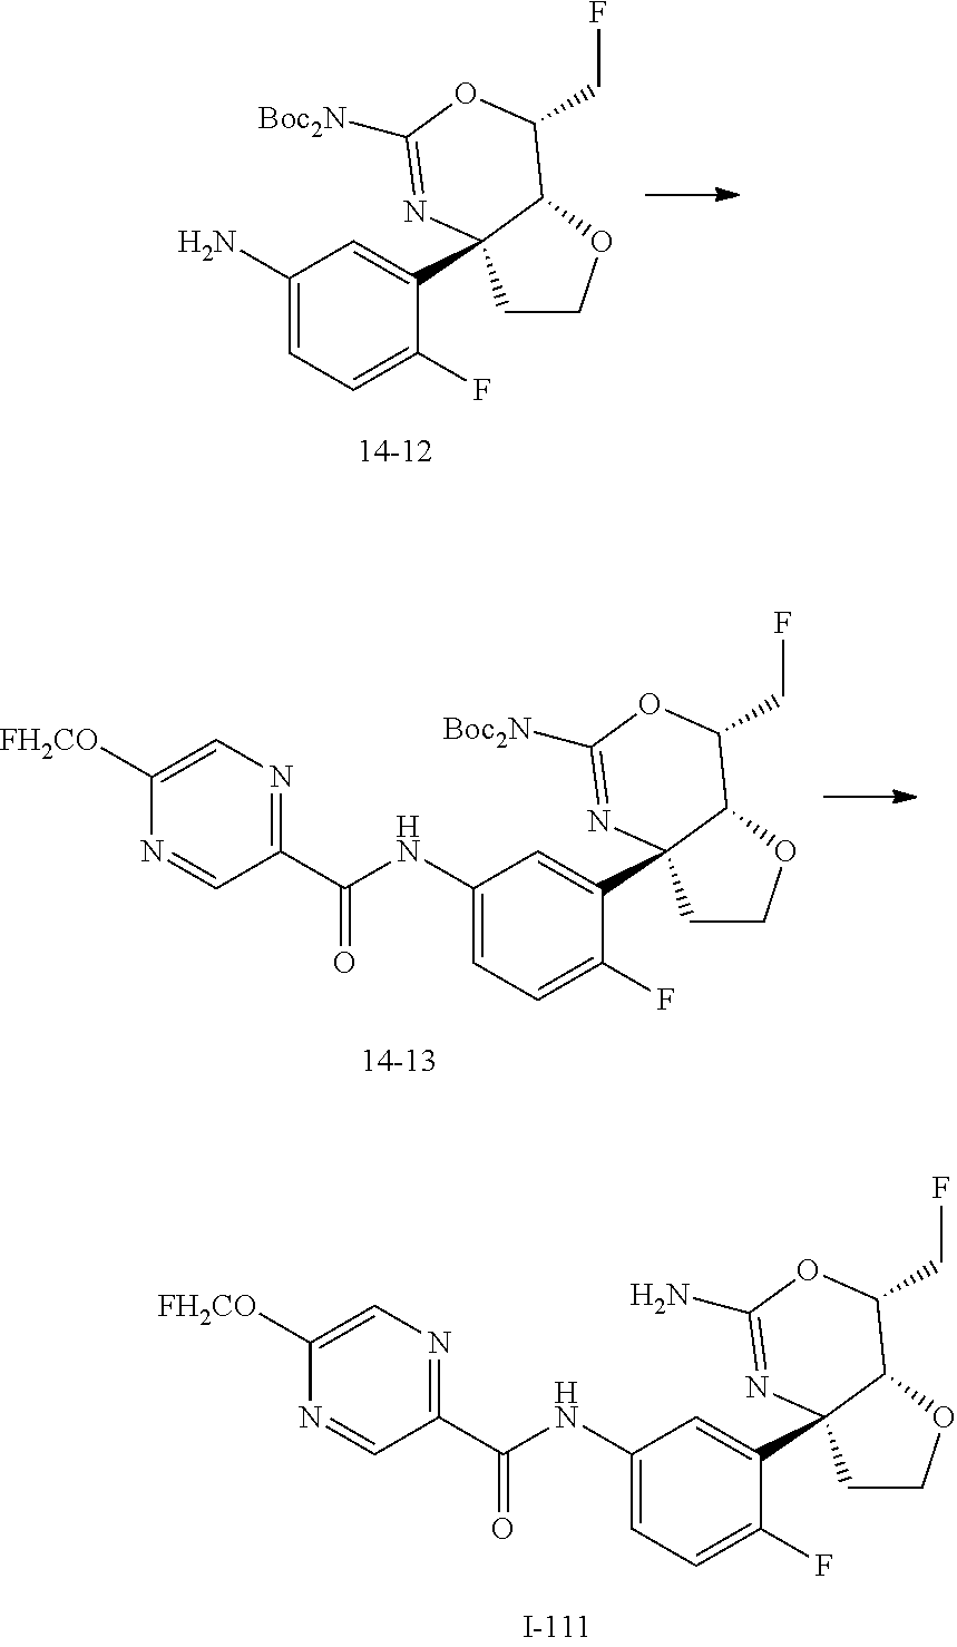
C1(N)=CC=C(F)C(C23CCOC2C(CF)OC([Boc2N])=N3)=C1.C1(NC(=O)C2=NC=C([FH2CO])N=C2)=CC=C(F)C(C23CCOC2C(CF)OC([Boc2N])=N3)=C1.C1(NC(=O)C2=NC=C([FH2CO])N=C2)=CC=C(F)C(C23CCOC2C(CF)OC(N)=N3)=C1
